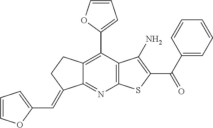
C12=NC3=C(C(C4=CC=CO4)=C1CCC2=CC1=CC=CO1)C(N)=C(C(C1=CC=CC=C1)=O)S3
